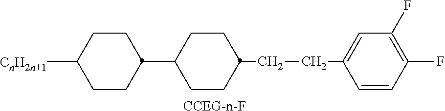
[CCEG-n-F].C1CC(C2CCC(CCC3=CC(F)=C(F)C=C3)CC2)CCC1[CnH2n+1]
